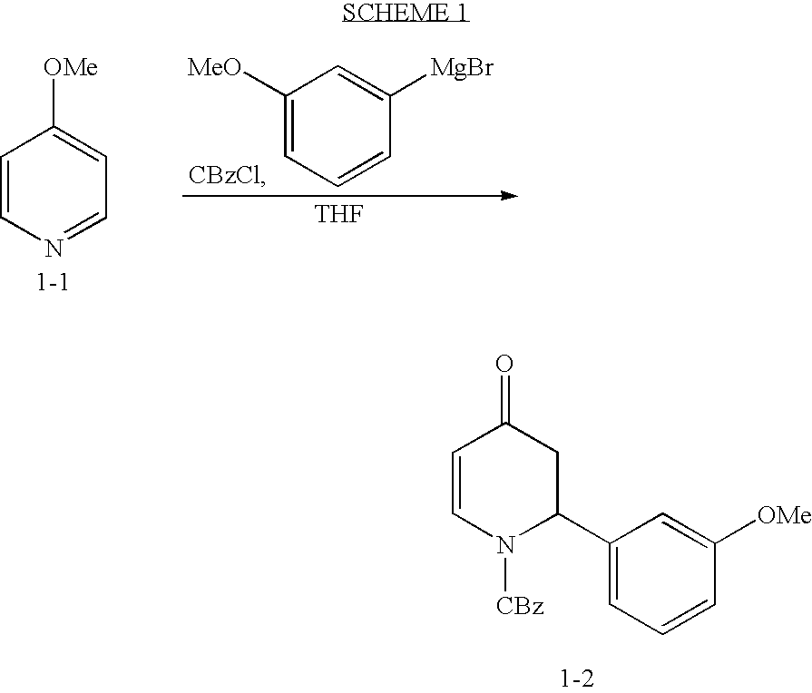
C1=CN=CC=C1[OMe].C1([MeO])=CC=CC([MgBr])=C1.[THF].C1=CN([CBz])C(C2=CC=CC([OMe])=C2)CC1=O
